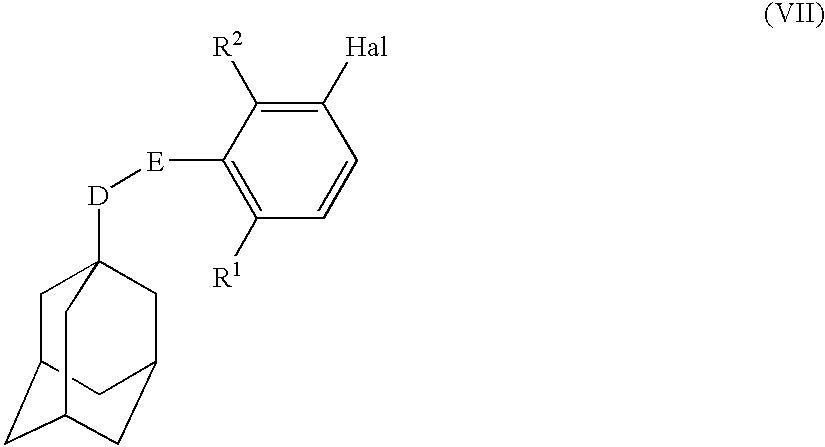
[D]([E]C1=C([R1])C=CC([Hal])=C1[R2])C12CC3CC(CC(C1)C3)C2
